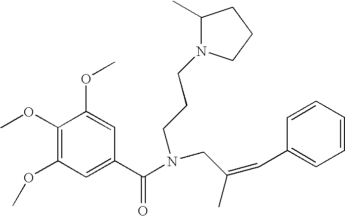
C1(OC)=C(OC)C=C(C(N(CCCN2C(C)CCC2)CC(=CC2=CC=CC=C2)C)=O)C=C1OC
